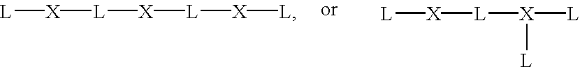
[L][X][L][X][L][X][L].[L][X][L][X]([L])[L]
